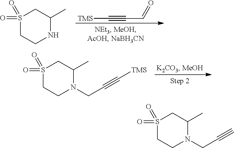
[TMS]C#CC=O.S1(=O)(=O)CCNC(C)C1.S1(=O)(=O)CCN(CC#C[TMS])C(C)C1.S1(=O)(=O)CCN(CC#C)C(C)C1
